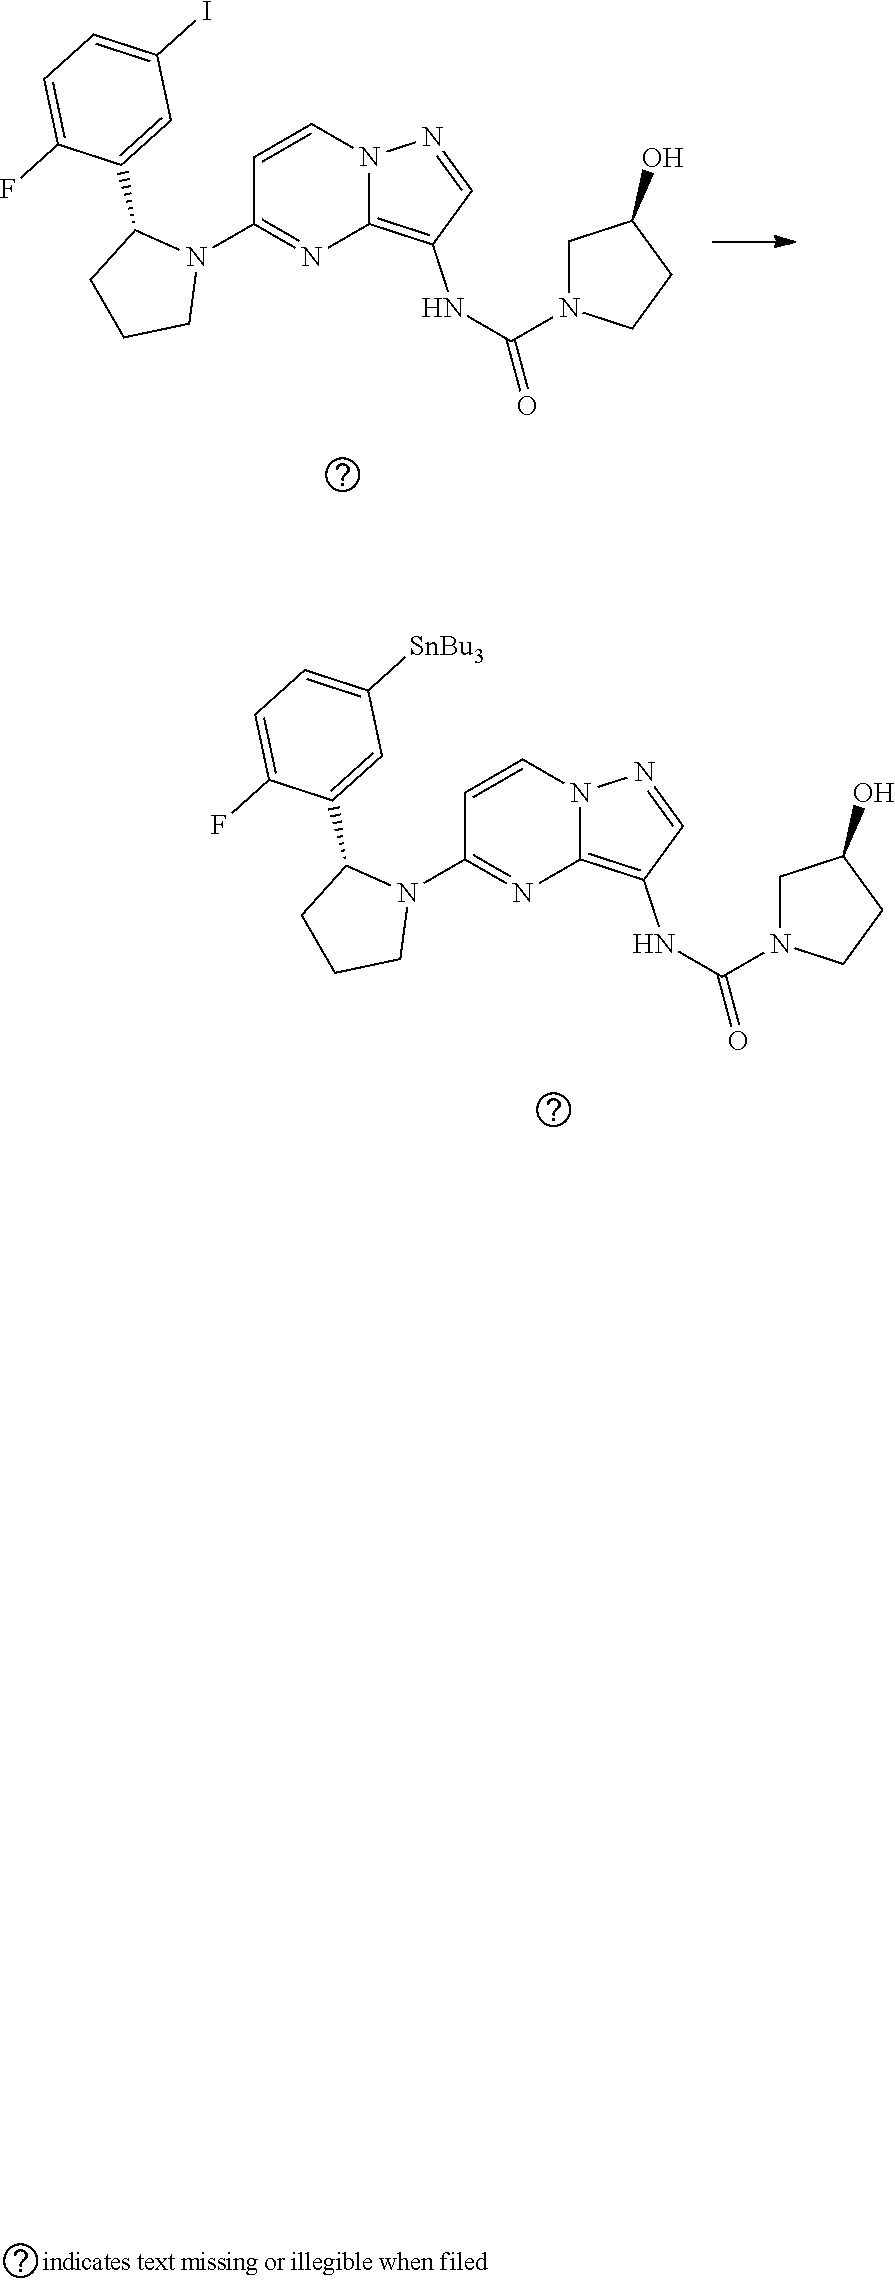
N12C(=C(NC(N3CC(O)CC3)=O)C=N1)N=C(N1C(C3=CC(I)=CC=C3F)CCC1)C=C2.N12C(=C(NC(N3CC(O)CC3)=O)C=N1)N=C(N1C(C3=CC([SnBu3])=CC=C3F)CCC1)C=C2
